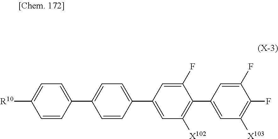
C1=C(F)C(C2=CC([X103])=C(F)C(F)=C2)=C([X102])C=C1C1=CC=C(C2=CC=C([R10])C=C2)C=C1
